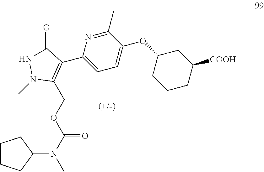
C1CCC(N(C(OCC2=C(C3=CC=C(OC4CCCC([COOH])C4)C(C)=N3)C(=O)NN2C)=O)C)C1
